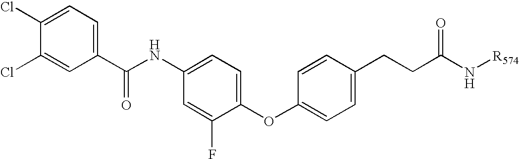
C1(Cl)=CC=C(C(NC2=CC=C(OC3=CC=C(CCC(N[R574])=O)C=C3)C(F)=C2)=O)C=C1Cl
